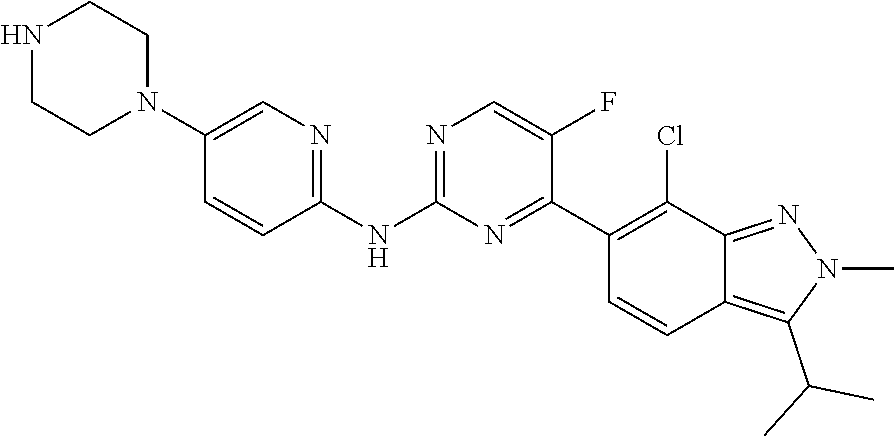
C1(NC2=NC=C(F)C(C3=C(Cl)C4=NN(C)C(C(C)C)=C4C=C3)=N2)=NC=C(N2CCNCC2)C=C1
